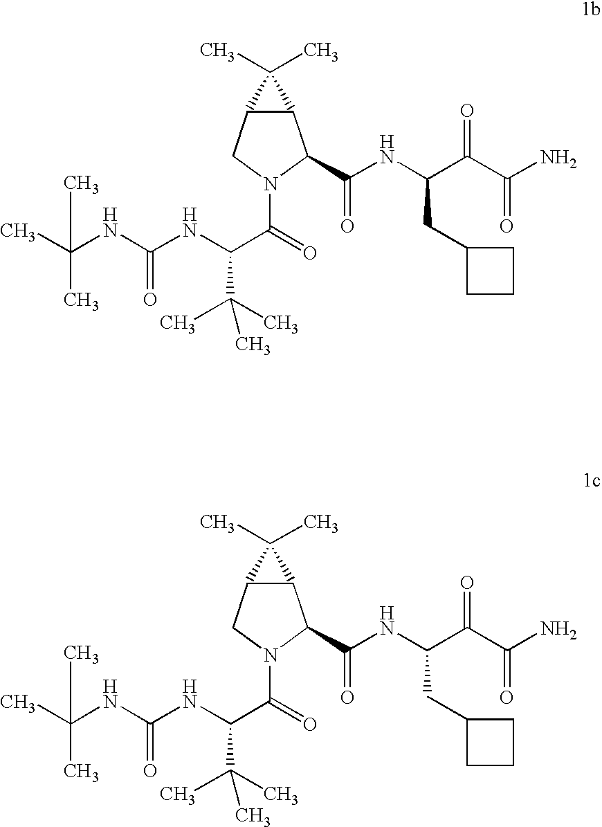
C12C(CN(C(C(NC(=O)NC(C)(C)C)C(C)(C)C)=O)C1C(=O)NC(C(C(N)=O)=O)CC1CCC1)C2(C)C.C12C(CN(C(C(NC(=O)NC(C)(C)C)C(C)(C)C)=O)C1C(=O)NC(C(C(N)=O)=O)CC1CCC1)C2(C)C
